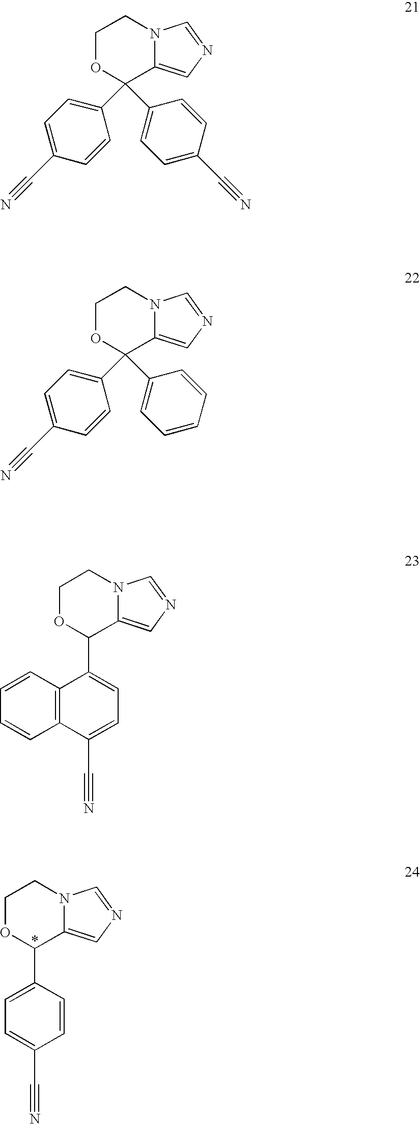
C1OC(C2=CC=C(C#N)C=C2)C2=CN=CN2C1.C1OC(C2=CC=C(C#N)C3=C2C=CC=C3)C2=CN=CN2C1.C1OC(C2=CC=C(C#N)C=C2)(C2=CC=C(C#N)C=C2)C2=CN=CN2C1.C1OC(C2=CC=C(C#N)C=C2)(C2=CC=CC=C2)C2=CN=CN2C1
